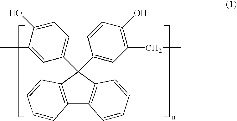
C1(C2(C3=CC(CC)=C(O)C=C3)C3=C(C4=C2C=CC=C4)C=CC=C3)=CC=C(O)C(C)=C1
